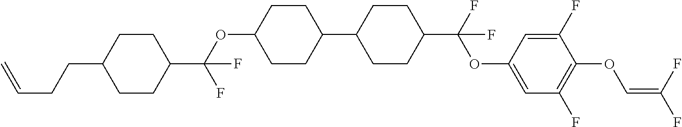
C1CC(C(OC2CCC(C3CCC(C(F)(OC4=CC(F)=C(OC=C(F)F)C(F)=C4)F)CC3)CC2)(F)F)CCC1CCC=C
